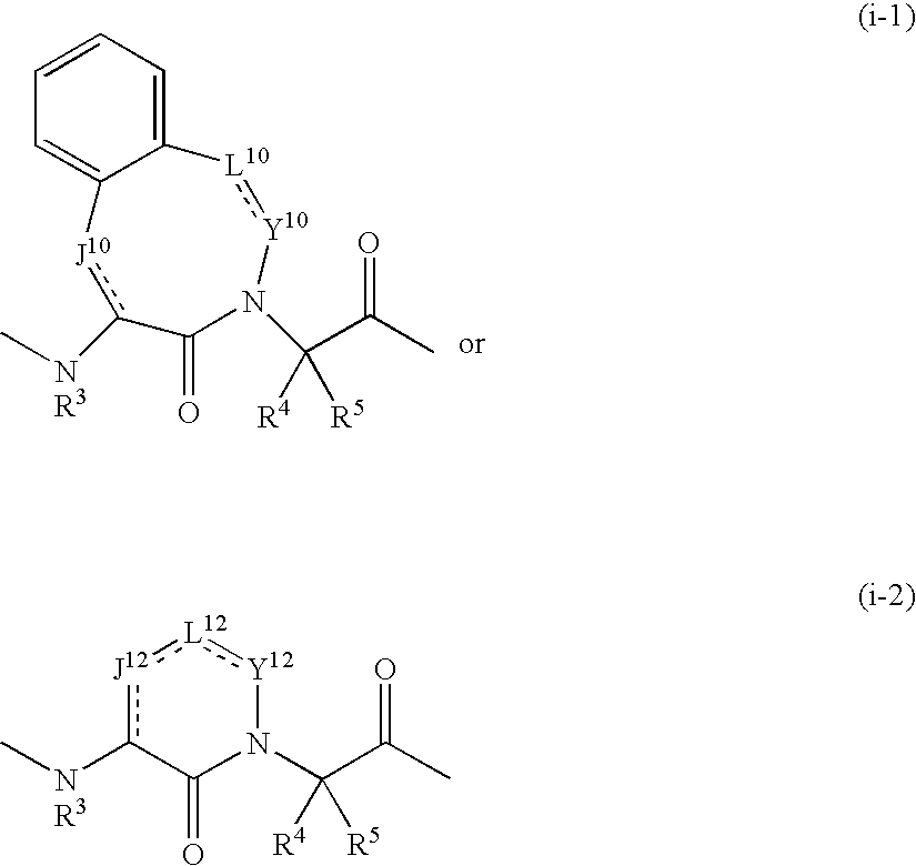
[Y10]1:[L10]C2=CC=CC=C2[J10]c([NR3]C)C(=O)N1C(C(C)=O)([R5])[R4].[J12]1c([NR3]C)C(=O)N(C(C(C)=O)([R5])[R4])[Y12]:[L12]:1
